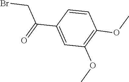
C(C1=CC(OC)=C(OC)C=C1)(=O)CBr
